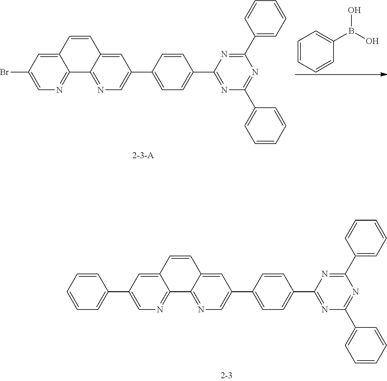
C1(C2=NC(C3=CC=CC=C3)=NC(C3=CC=C(C4=CN=C5C(=C4)C=CC4=CC(C6=CC=CC=C6)=CN=C54)C=C3)=N2)=CC=CC=C1.C1=CC=CC(B(O)O)=C1.C1(C2=NC(C3=CC=CC=C3)=NC(C3=CC=C(C4=CN=C5C(=C4)C=CC4=CC(Br)=CN=C54)C=C3)=N2)=CC=CC=C1
